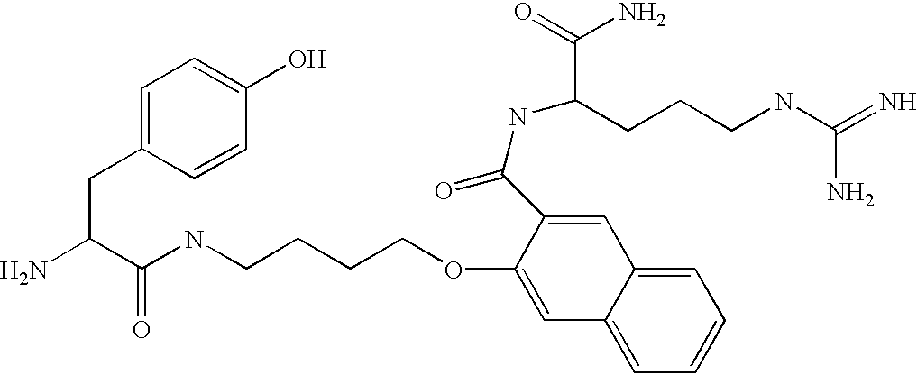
NC(C(NCCCCOC1=CC2=CC=CC=C2C=C1C(NC(C(=O)N)CCCNC(=N)N)=O)=O)CC1=CC=C(O)C=C1
